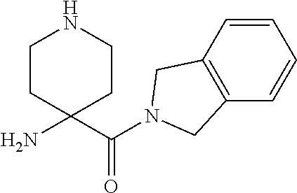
C1(C(=O)N2CC3=C(C=CC=C3)C2)(N)CCNCC1
